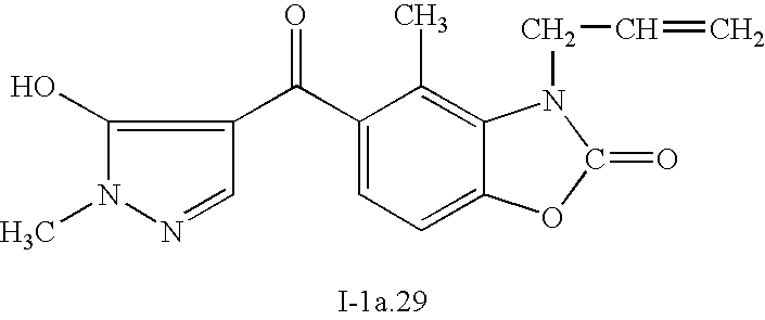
C1(O)=C(C(C2=CC=C3C(=C2C)N(CC=C)C(=O)O3)=O)C=NN1C
